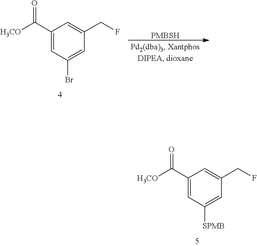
C1(C(=O)[H3CO])=CC([SPMB])=CC(CF)=C1.C1(C(=O)[H3CO])=CC(Br)=CC(CF)=C1.[PMBSH]
